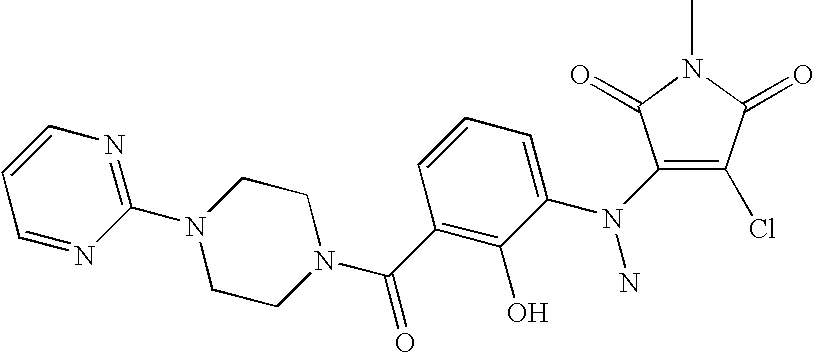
C1(N(C2=CC=CC(C(N3CCN(C4=NC=CC=N4)CC3)=O)=C2O)N)=C(Cl)C(=O)N(C)C1=O
